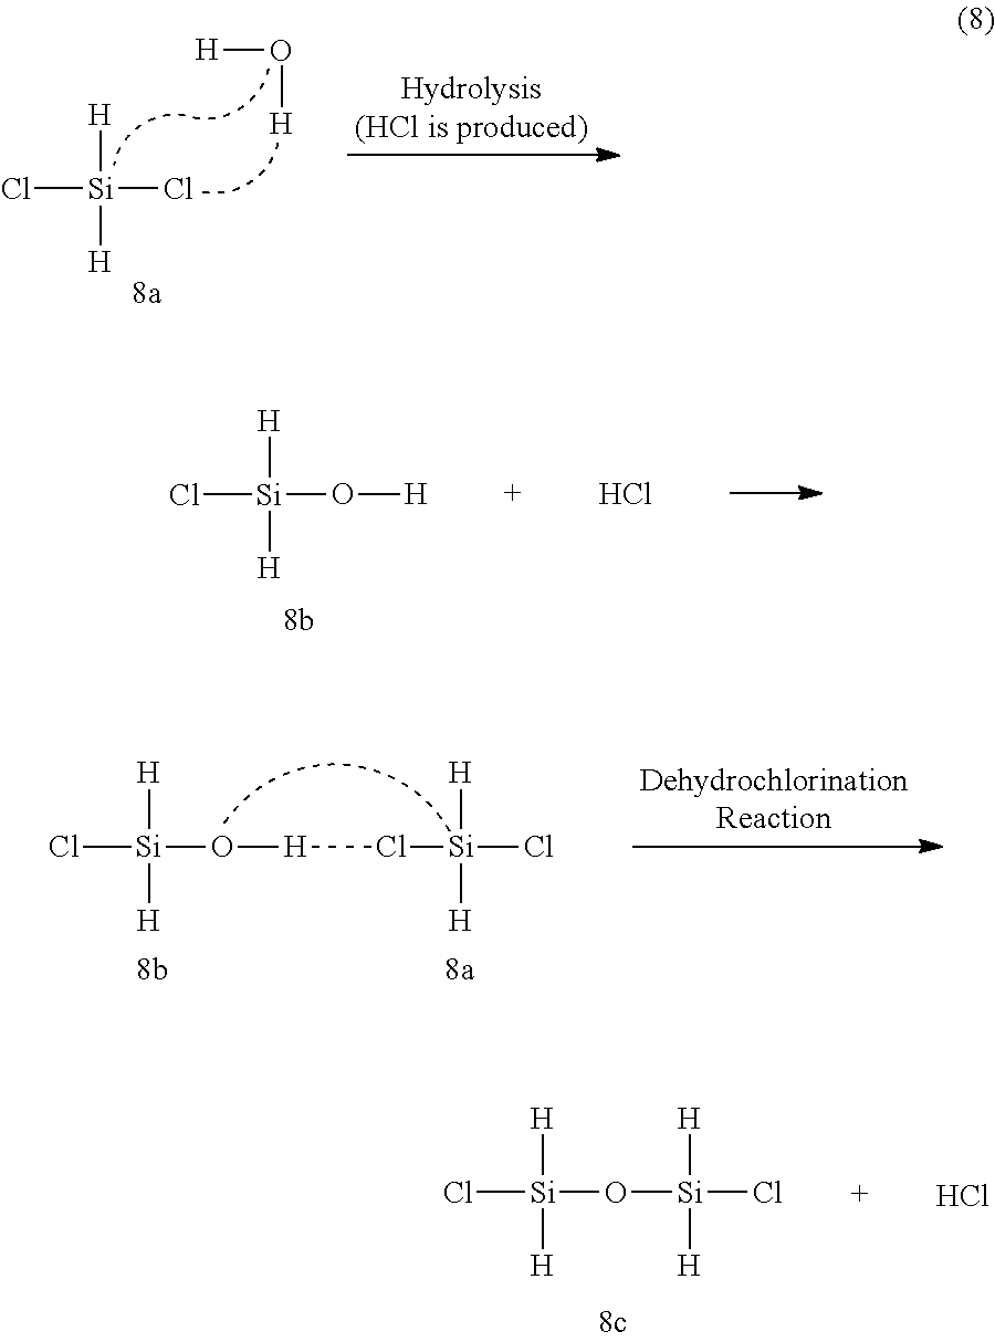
[H][Si](Cl)(Cl)[H].[H]O[H].[H][Si](O[H])(Cl)[H].Cl.[H][Si](O[H]Cl[Si]([H])([H])Cl)(Cl)[H].[H][Si](O[Si](Cl)([H])[H])(Cl)[H].Cl
